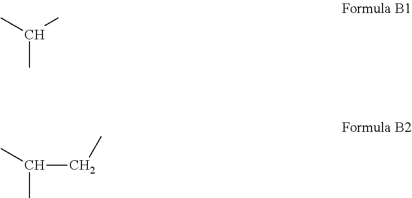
CC(C)C.CC(C)CC
